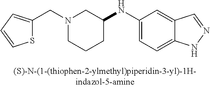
C(N1CCCC(NC2=CC=C3C(=C2)C=NN3)C1)C1=CC=CS1
